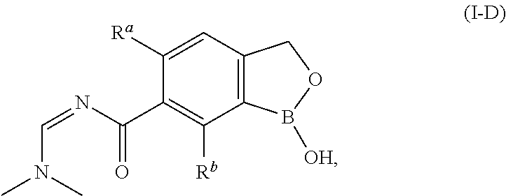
C1([Ra])=CC2=C(C([Rb])=C1C(N=CN(C)C)=O)B([OH])OC2
